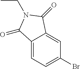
C12=CC=C(Br)C=C1C(=O)N(CC)C2=O
